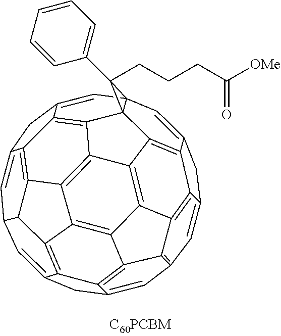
C1=C2CC3=CC4C=C5CC6=CC7=C8C9=C%10C(=C7)CC7=CC1%11C1(C(=C7%10)C7=C9C9=C%10C(=C5C6=C89)C4C4=C3C2=C1C7=C%104)C%11(C1=CC=CC=C1)CCCC([OMe])=O
